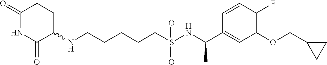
N(CCCCCS(NC(C1=CC(OCC2CC2)=C(F)C=C1)C)(=O)=O)C1CCC(=O)NC1=O
